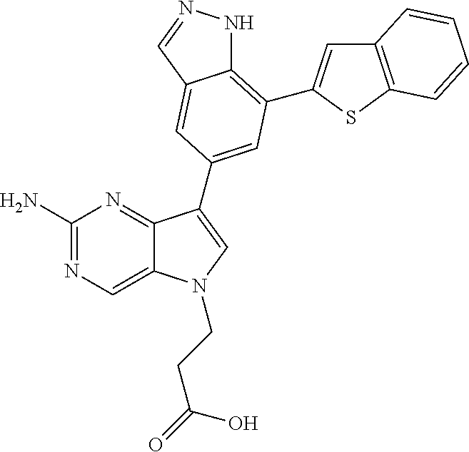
C1(N)=NC=C2C(=N1)C(C1=CC(C3=CC4=C(S3)C=CC=C4)=C3NN=CC3=C1)=CN2CCC(=O)O
